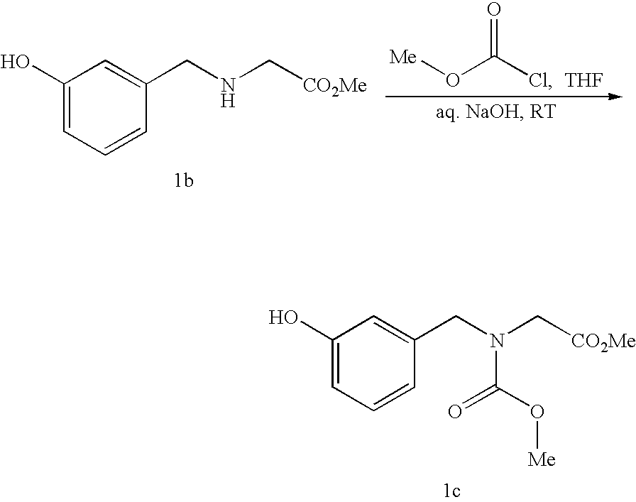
C1(O)=CC=CC(CN(C[CO2Me])C(=O)O[Me])=C1.C1(O)=CC=CC(CNC[CO2Me])=C1.[Me]OC(Cl)=O.[THF]
